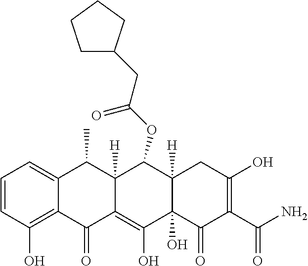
C1=CC(O)=C2C(=C1)C(C)C1([H])C(=C(O)C3(O)C([H])(C1OC(CC1CCCC1)=O)CC(O)=C(C(N)=O)C3=O)C2=O
